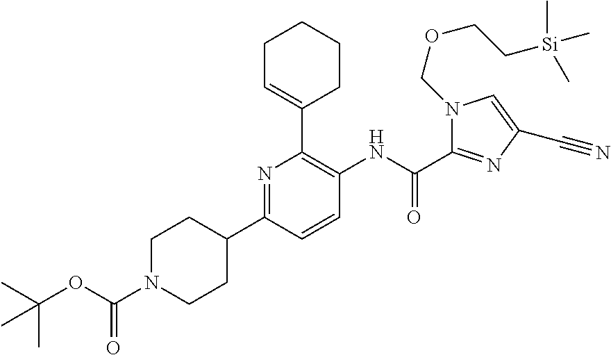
C1N(C(OC(C)(C)C)=O)CCC(C2=NC(C3=CCCCC3)=C(NC(=O)C3=NC(C#N)=CN3COCC[Si](C)(C)C)C=C2)C1
